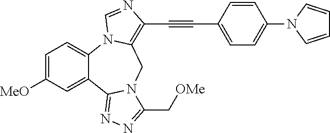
C1=C([MeO])C=C2C(=C1)N1C(=C(C#CC3=CC=C(N4C=CC=C4)C=C3)N=C1)CN1C2=NN=C1C[OMe]
